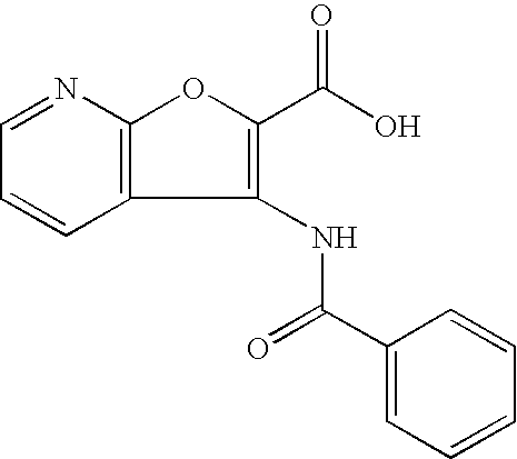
C1=NC2=C(C=C1)C(NC(C1=CC=CC=C1)=O)=C(C(=O)O)O2
